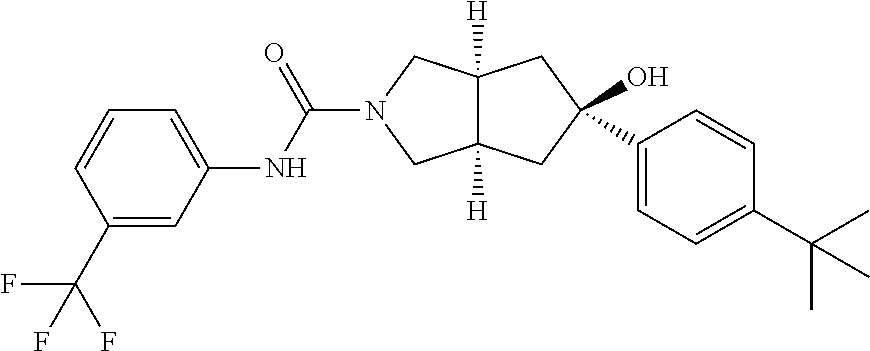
O=C(N1CC2([H])C([H])(C1)CC(O)(C1=CC=C(C(C)(C)C)C=C1)C2)NC1=CC=CC(C(F)(F)F)=C1
